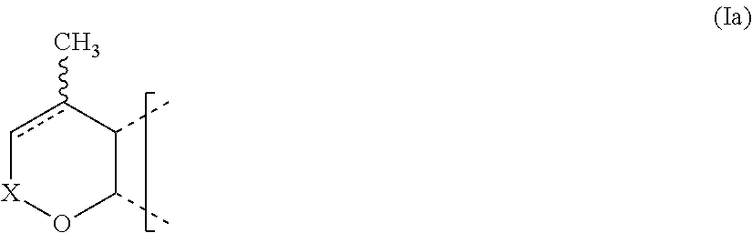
c1c(C)C(C)C(C)O[X]1
